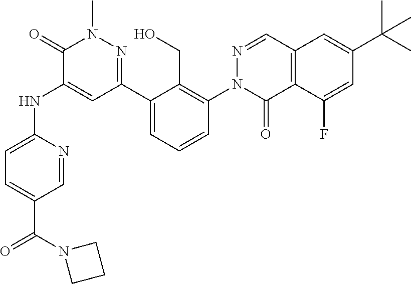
C1=NC(NC2=CC(C3=CC=CC(N4C(=O)C5=C(C=N4)C=C(C(C)(C)C)C=C5F)=C3CO)=NN(C)C2=O)=CC=C1C(N1CCC1)=O
